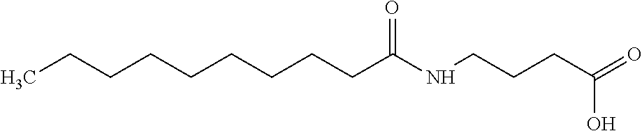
CCCCCCCCCC(NCCCC(=O)O)=O
